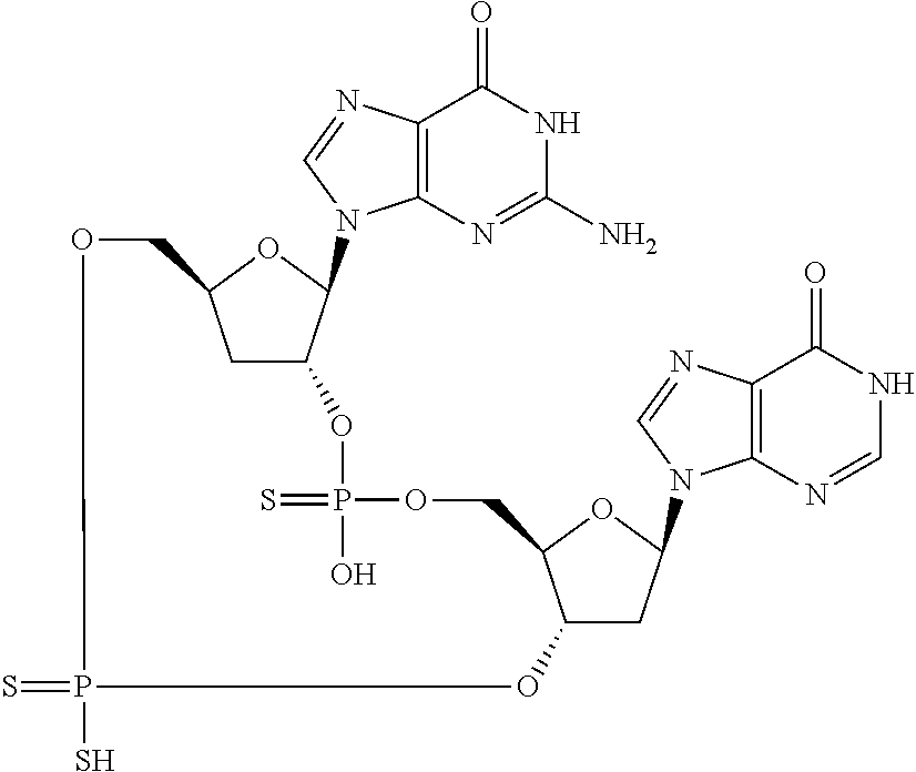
C1C2C(N3C4=C(N=C3)C(=O)NC(N)=N4)OC1COP(=S)(S)OC1CC(N3C4=C(N=C3)C(=O)NC=N4)OC1COP(O)(=S)O2
